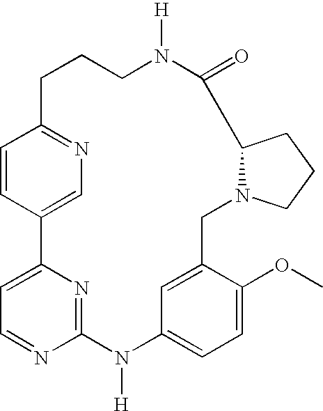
C1=CC2=CN=C1CCCN([H])C(=O)C1N(CC3=CC(=CC=C3OC)N([H])C3=NC2=CC=N3)CCC1
